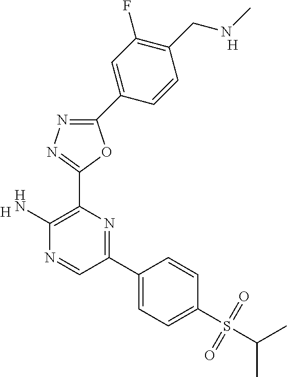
[H].C1(N)=C(C2=NN=C(C3=CC(F)=C(CNC)C=C3)O2)N=C(C2=CC=C(S(C(C)C)(=O)=O)C=C2)C=N1.[H]
